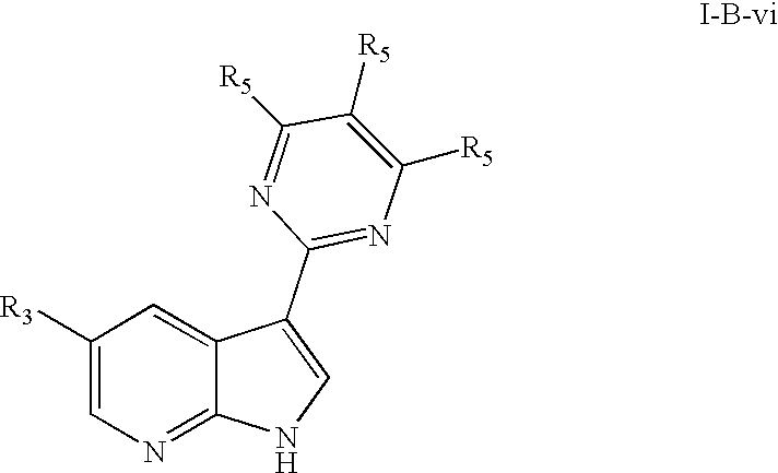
C1([R3])=CN=C2C(=C1)C(C1=NC([R5])=C([R5])C([R5])=N1)=CN2
